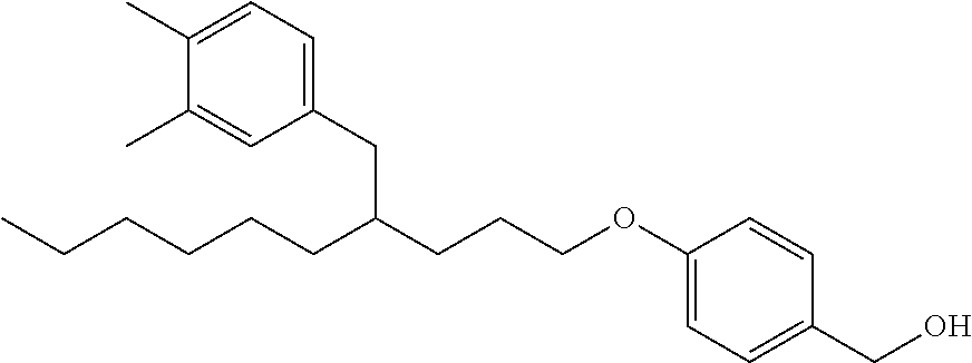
C(CCCCC(CCCOC1=CC=C(CO)C=C1)CC1=CC=C(C)C(C)=C1)C
